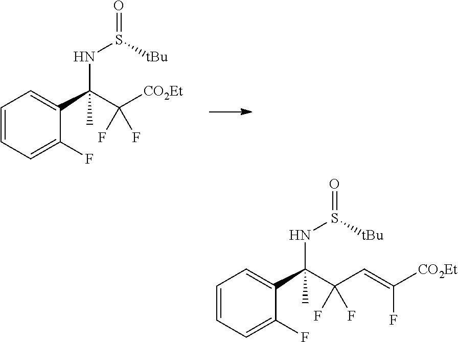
C1=CC=C(F)C(C(C(C=C([CO2Et])F)(F)F)(NS([tBu])=O)C)=C1.C1=CC=C(F)C(C(C([CO2Et])(F)F)(NS([tBu])=O)C)=C1
